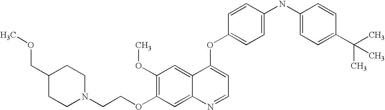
C(COC1=C(OC)C=C2C(=C1)N=CC=C2OC1=CC=C(NC2=CC=C(C(C)(C)C)C=C2)C=C1)N1CCC(COC)CC1
